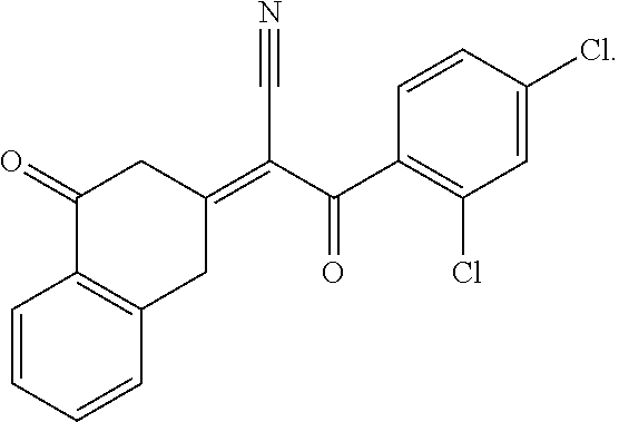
C1=CC=CC2=C1C(=O)CC(=C(C(C1=C(Cl)C=C(Cl)C=C1)=O)C#N)C2
